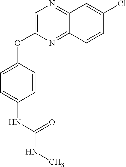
C1=C(OC2=CC=C(NC(NC)=O)C=C2)N=C2C(=N1)C=C(Cl)C=C2
